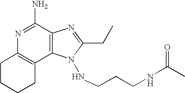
N1=C(N)C2=C(C3=C1CCCC3)N(NCCCNC(C)=O)C(CC)=N2
